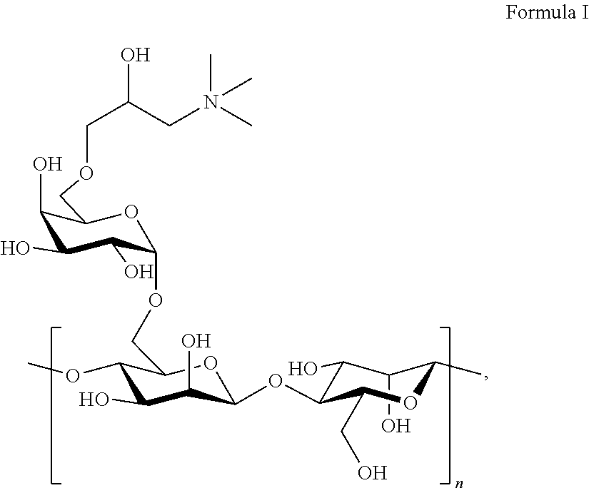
C1(O)C(O)C(OC2C(O)C(O)C(OC)C(COC3C(O)C(O)C(O)C(COCC(O)CN(C)(C)C)O3)O2)C(CO)OC1C
